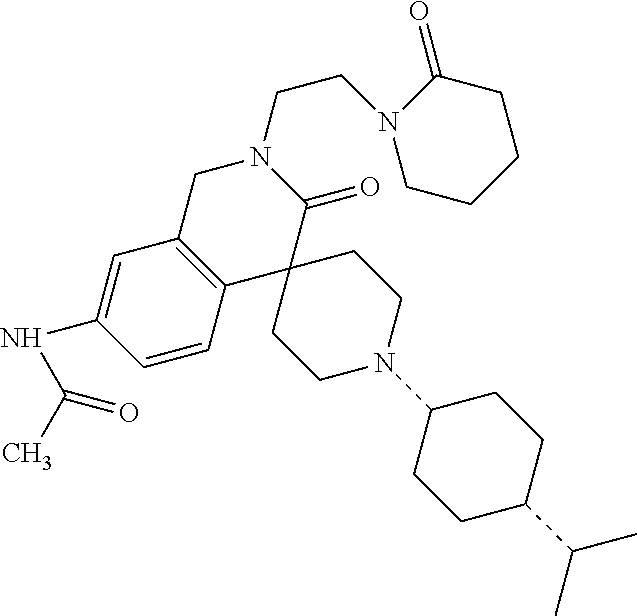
C1C2=C(C3(C(=O)N1CCN1CCCCC1=O)CCN(C1CCC(C(C)C)CC1)CC3)C=CC(NC(=O)C)=C2
